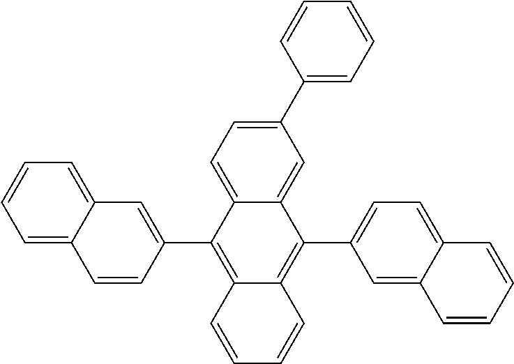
C1(C2=CC=CC=C2)=CC=C2C(=C1)C(C1=CC=C3C(=C1)C=CC=C3)=C1C(=C2C2=CC3=CC=CC=C3C=C2)C=CC=C1
